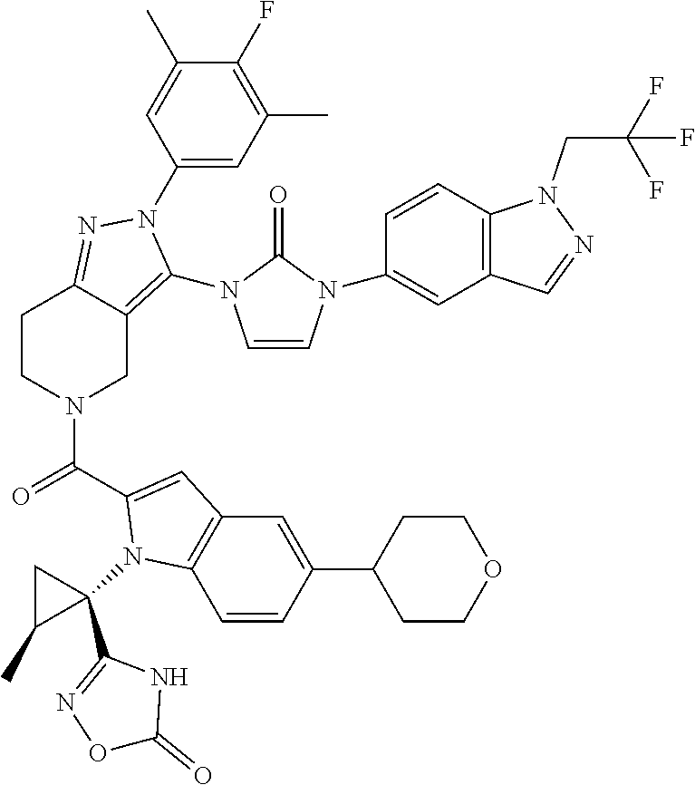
C1(F)=C(C)C=C(N2C(N3C=CN(C4=CC5=C(C=C4)N(CC(F)(F)F)N=C5)C3=O)=C3CN(C(=O)C4=CC5=C(C=CC(C6CCOCC6)=C5)N4C4(C5=NOC(=O)N5)CC4C)CCC3=N2)C=C1C
